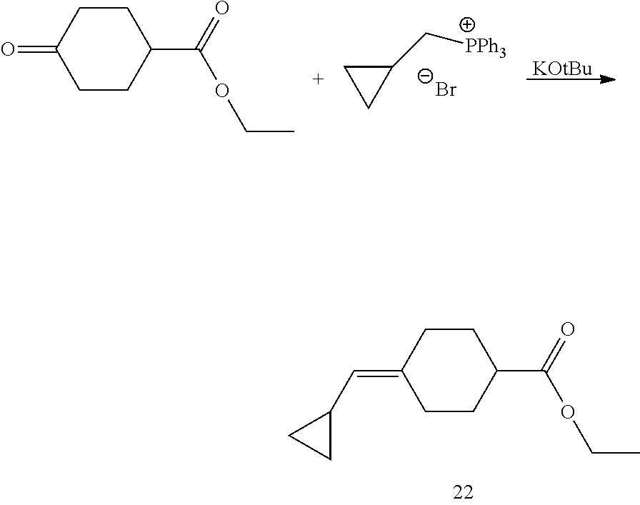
C1CC(C(OCC)=O)CCC1=CC1CC1.C1(C[PPh3])CC1.[Br-].[KOtBu].C1CC(C(OCC)=O)CCC1=O
